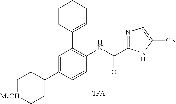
C1[MeOH]CCC(C2=CC(C3=CCCCC3)=C(NC(=O)C3=NC=C([CN])N3)C=C2)C1
